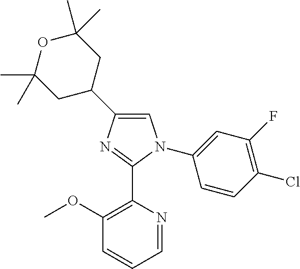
C1=C(C2CC(C)(C)OC(C)(C)C2)N=C(C2=C(OC)C=CC=N2)N1C1=CC(F)=C(Cl)C=C1
